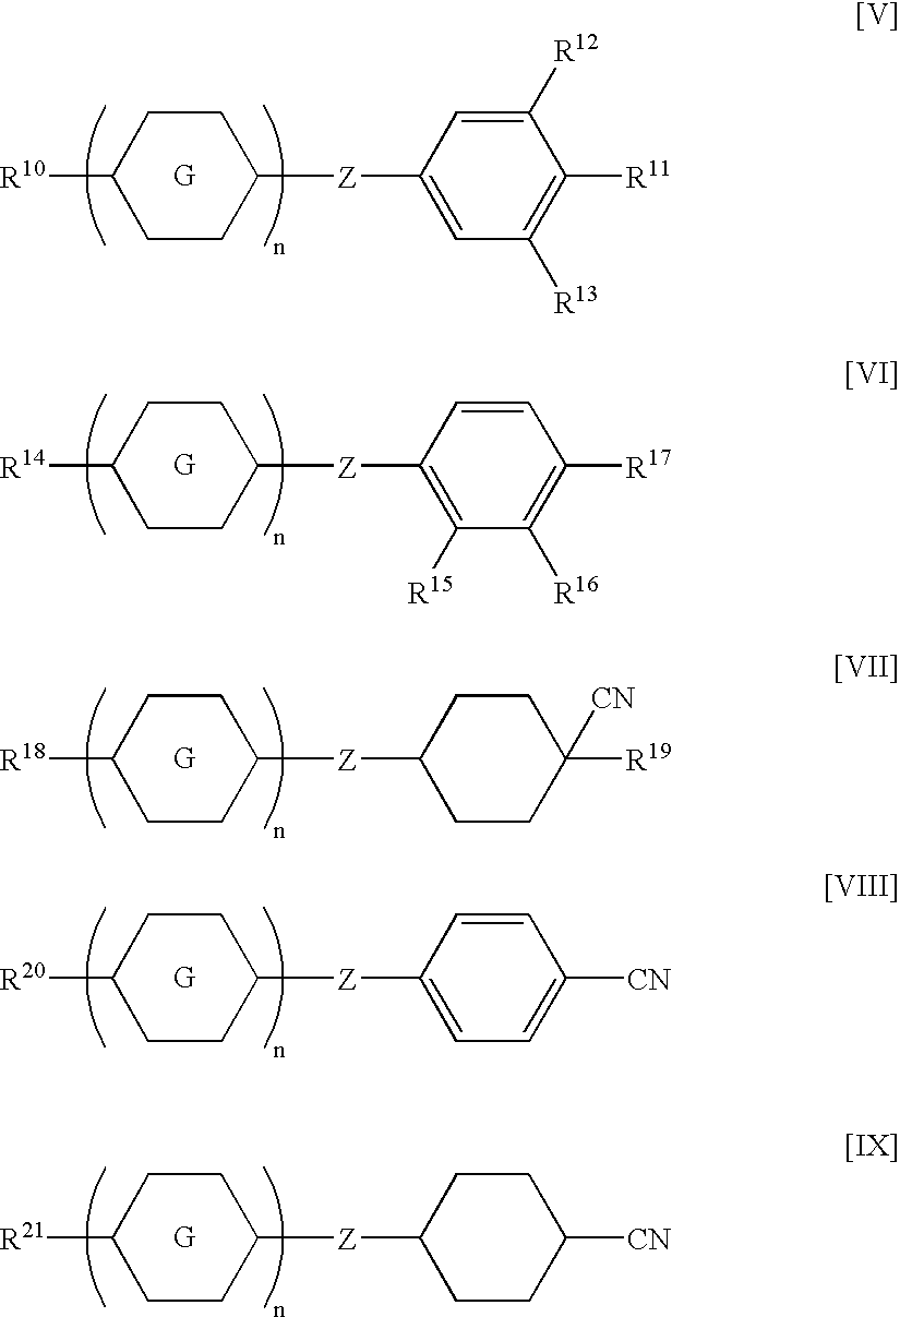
C1CC([R10])CCC1[Z]C1=CC([R13])=C([R11])C([R12])=C1.C1CC([R14])CCC1[Z]C1=C([R15])C([R16])=C([R17])C=C1.C1CC([R18])CCC1[Z]C1CCC([R19])([CN])CC1.C1CC([R20])CCC1[Z]C1=CC=C([CN])C=C1.C1CC([R21])CCC1[Z]C1CCC([CN])CC1
